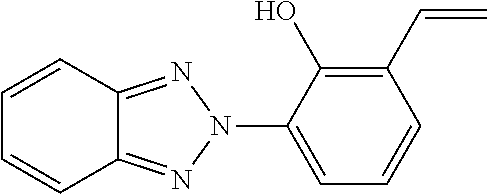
N1=C2C=CC=CC2=NN1C1=CC=CC(C=C)=C1O
